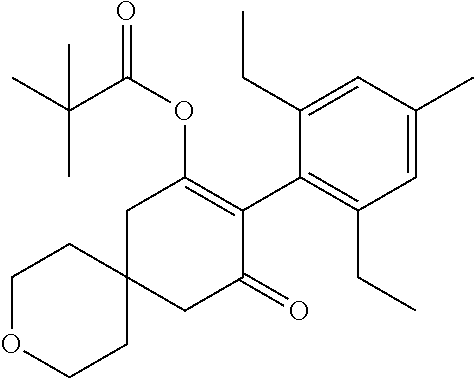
C1OCCC2(C1)CC(=O)C(C1=C(CC)C=C(C)C=C1CC)=C(OC(=O)C(C)(C)C)C2
